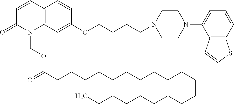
C12=C(C=C(OCCCCN3CCN(C4=CC=CC5=C4C=CS5)CC3)C=C1)N(COC(CCCCCCCCCCCCCCCCCCCC)=O)C(=O)C=C2
